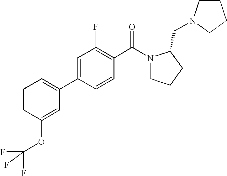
C1=CC(OC(F)(F)F)=CC(C2=CC(F)=C(C(=O)N3CCCC3CN3CCCC3)C=C2)=C1
